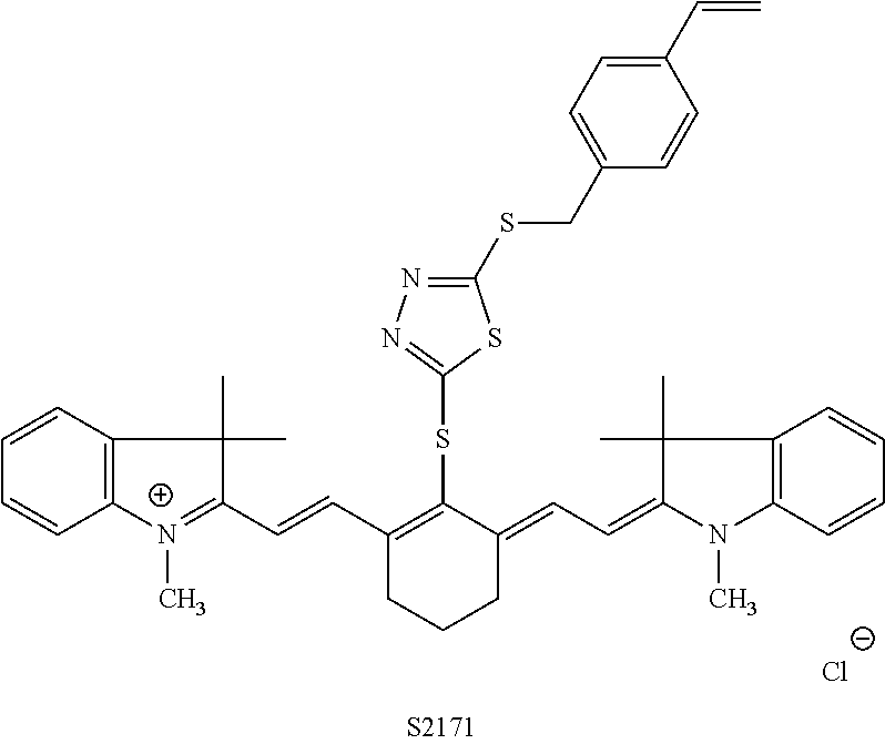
C12=C(C=CC=C1)C(C)(C)C(C=CC1=C(SC3=NN=C(SCC4=CC=C(C=C)C=C4)S3)C(=CC=C3N(C)C4=C(C3(C)C)C=CC=C4)CCC1)=[N+]2C.[Cl-]
